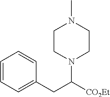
C1=CC=C(CC([CO2Et])N2CCN(C)CC2)C=C1
